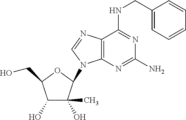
C1(O)C(C)(O)C(N2C3=C(N=C2)C(NCC2=CC=CC=C2)=NC(N)=N3)OC1CO
